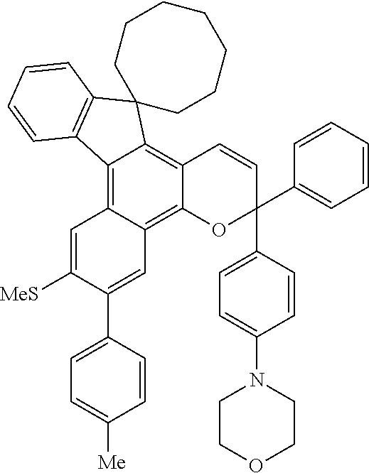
C12=C3C(=C4C(=C1C1(C5=C2C=CC=C5)CCCCCCC1)C=CC(C1=CC=C(N2CCOCC2)C=C1)(C1=CC=CC=C1)O4)C=C(C1=CC=C([Me])C=C1)C([MeS])=C3
